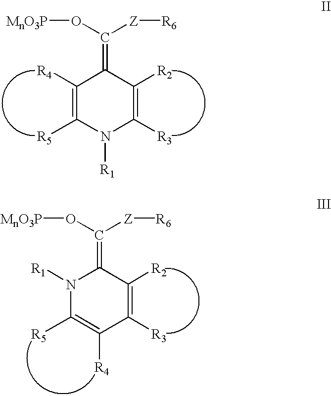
C1([R4])=C([R5])N([R1])C([R3])=C([R2])C1=C(O[MnO3P])[Z][R6].N1([R1])C([R5])=C([R4])C([R3])=C([R2])C1=C(O[MnO3P])[Z][R6]
